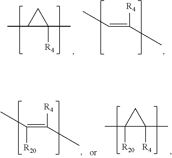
CC1C(C)([R4])C1.CC=C([R4])C.CC([R20])=C([R4])C.CC1([R20])C(C)([R4])C1
